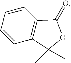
C12=C(C=CC=C1)C(=O)OC2(C)C
